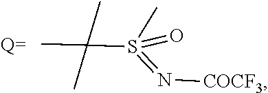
C(S(C)(=O)=N[COCF3])(C)(C)C
